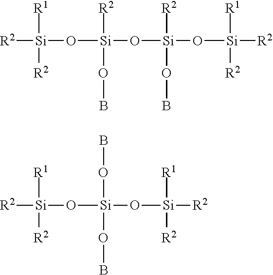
[R2][Si](O[Si]([R2])(OB)O[Si](O[Si]([R2])([R1])[R2])([R2])OB)([R1])[R2].[R2][Si](O[Si](OB)(OB)O[Si]([R2])([R1])[R2])([R1])[R2]
